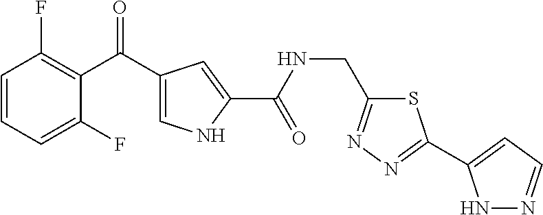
C1=CC=C(F)C(C(C2=CNC(C(NCC3=NN=C(C4=CC=NN4)S3)=O)=C2)=O)=C1F
